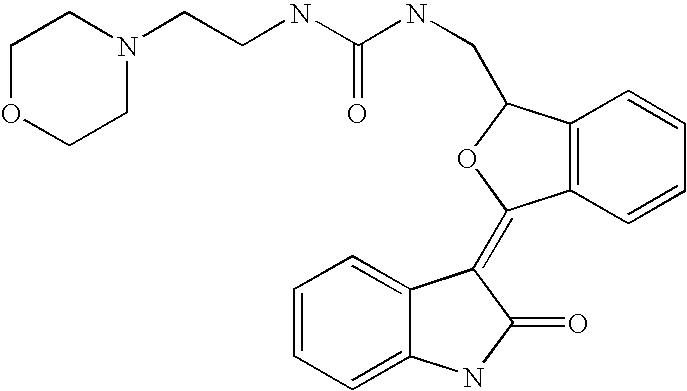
C12=C(C=CC=C1)C(CNC(NCCN1CCOCC1)=O)OC2=C1C2=CC=CC=C2NC1=O
